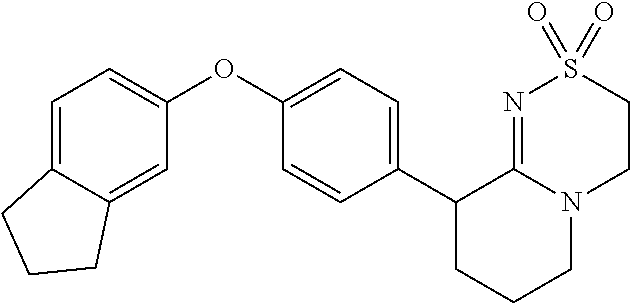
C1(C2CCCN3C2=NS(=O)(=O)CC3)=CC=C(OC2=CC=C3C(=C2)CCC3)C=C1
